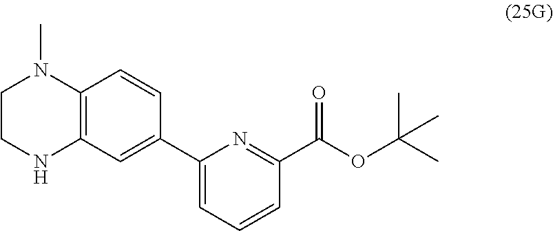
C12=C(C=C(C3=CC=CC(C(OC(C)(C)C)=O)=N3)C=C1)NCCN2C
